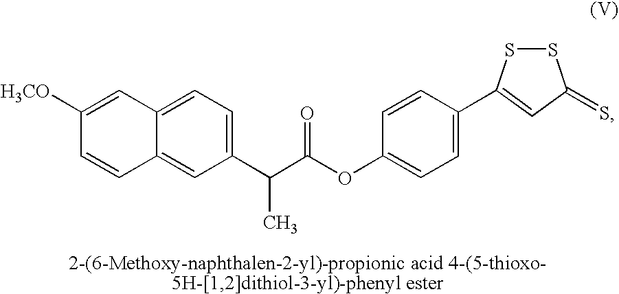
C12=CC(C(C(OC3=CC=C(C4=CC(=S)SS4)C=C3)=O)C)=CC=C1C=C([H3CO])C=C2
